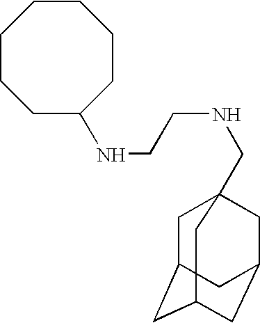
N(CCNCC12CC3CC(CC(C1)C3)C2)C1CCCCCCC1
